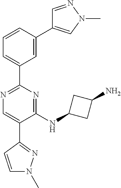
C1=C(C2=CN(C)N=C2)C=CC=C1C1=NC=C(C2=NN(C)C=C2)C(NC2CC(N)C2)=N1
